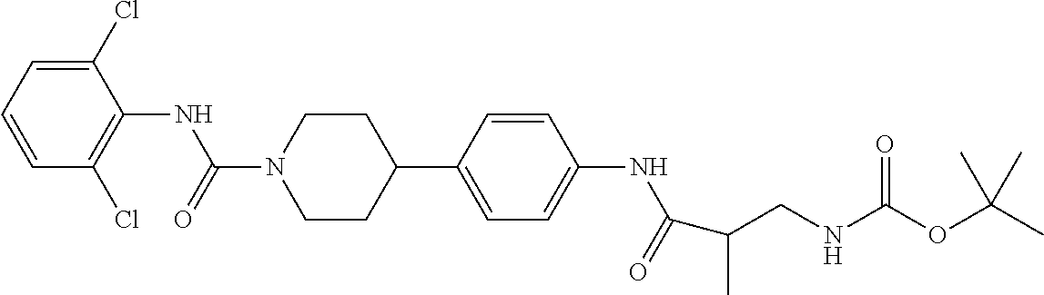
C1(Cl)=CC=CC(Cl)=C1NC(N1CCC(C2=CC=C(NC(=O)C(CNC(OC(C)(C)C)=O)C)C=C2)CC1)=O
